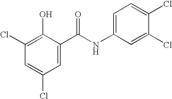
C1(Cl)=C(O)C(C(NC2=CC=C(Cl)C(Cl)=C2)=O)=CC(Cl)=C1
